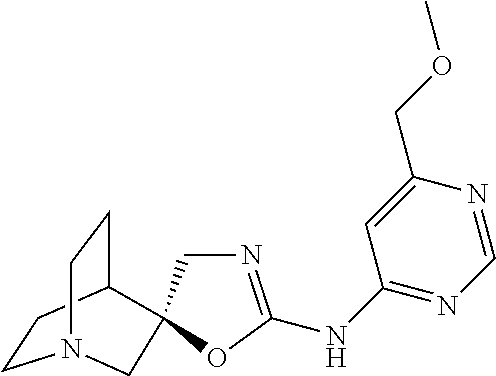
C1(NC2=NCC3(O2)C2CCN(CC2)C3)=NC=NC(COC)=C1
